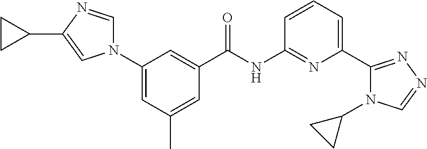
N1(C2=CC(C)=CC(C(NC3=NC(C4=NN=CN4C4CC4)=CC=C3)=O)=C2)C=NC(C2CC2)=C1
